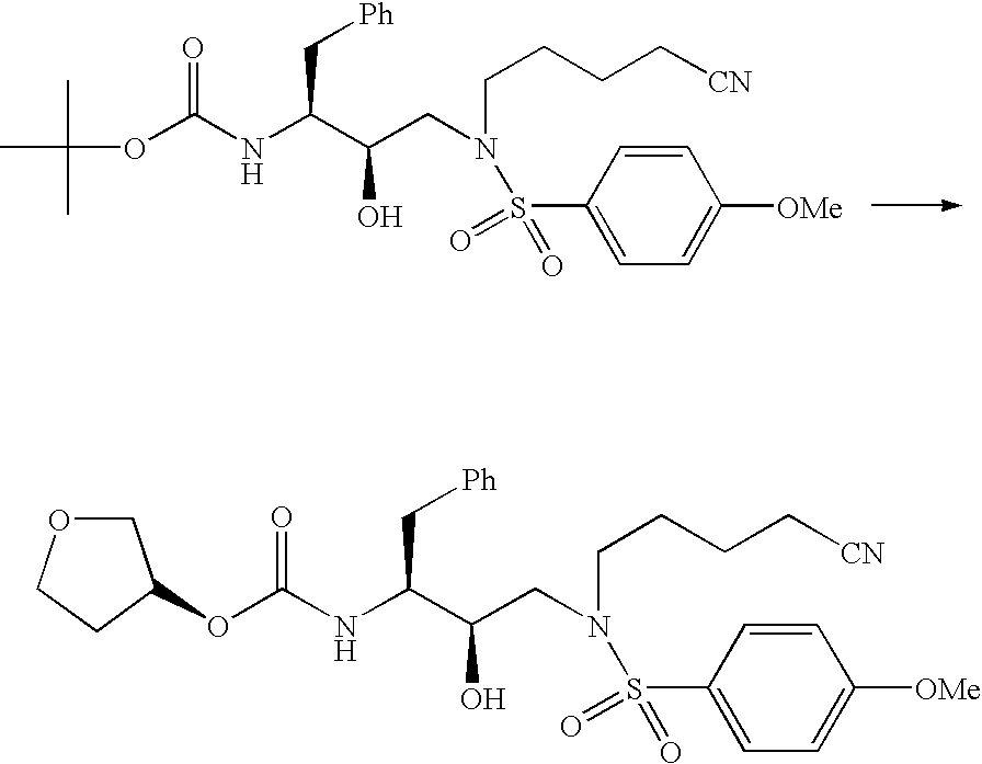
O(C(NC(C(CN(CCCC[CN])S(=O)(=O)C1=CC=C([OMe])C=C1)O)C[Ph])=O)C(C)(C)C.O(C(NC(C(CN(CCCC[CN])S(=O)(=O)C1=CC=C([OMe])C=C1)O)C[Ph])=O)C1COCC1
